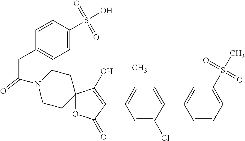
C12(OC(=O)C(C3=C(C)C=C(C4=CC(S(C)(=O)=O)=CC=C4)C(Cl)=C3)=C1O)CCN(C(CC1=CC=C(S(O)(=O)=O)C=C1)=O)CC2
